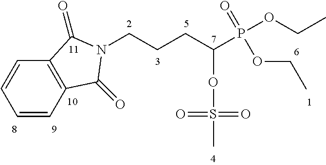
C1=CC2=C(C=C1)C(=O)N(CCCC(P(OCC)(=O)OCC)OS(C)(=O)=O)C2=O
